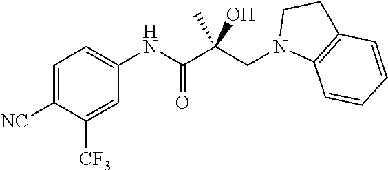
C1=C([NC])C([CF3])=CC(NC(C(CN2C3=C(CC2)C=CC=C3)(O)C)=O)=C1
